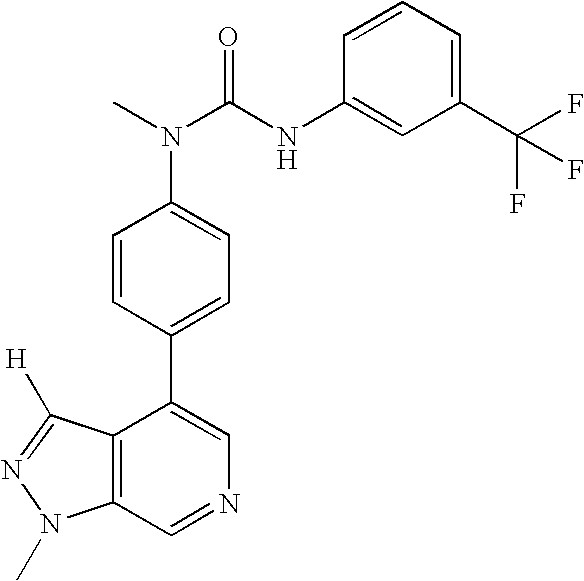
C12=C(C=NC=C1C1=CC=C(N(C(NC3=CC(C(F)(F)F)=CC=C3)=O)C)C=C1)N(C)N=C2[H]
